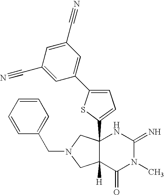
C12(C3=CC=C(C4=CC(C#N)=CC(C#N)=C4)S3)C([H])(C(=O)N(C)C(=N)N1)CN(CC1=CC=CC=C1)C2
